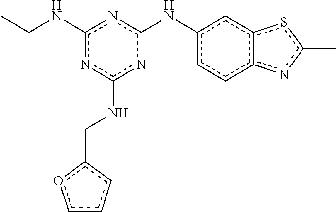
CCNc1nc(Nc2ccc3c(c2)sc(C)n3)nc(NCc2occc2)n1
